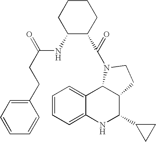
C12=CC=CC=C1NC(C1CC1)C1C2N(C(=O)C2CCCCC2NC(CCC2=CC=CC=C2)=O)CC1
